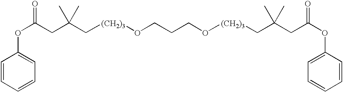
C(CC(C[(CH2)3]OCCCO[(CH2)3]CC(CC(OC1=CC=CC=C1)=O)(C)C)(C)C)(OC1=CC=CC=C1)=O
